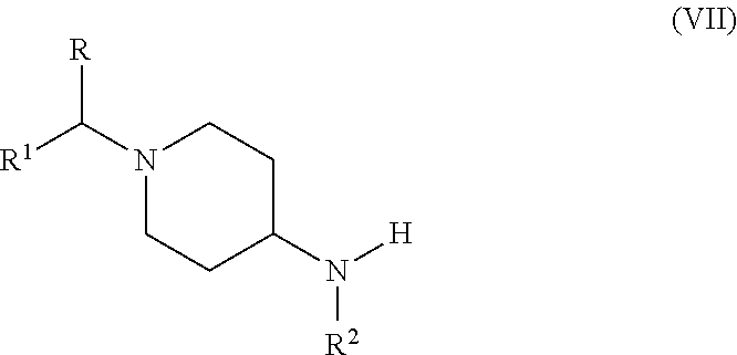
[H]N([R2])C1CCN(C([R])[R1])CC1
